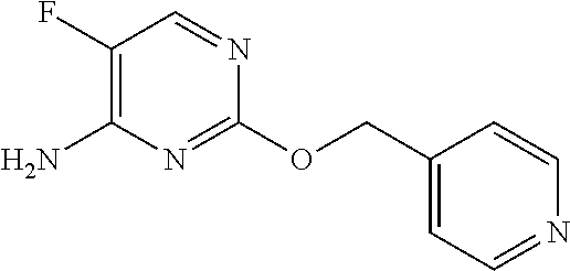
N1=C(OCC2=CC=NC=C2)N=CC(F)=C1N
